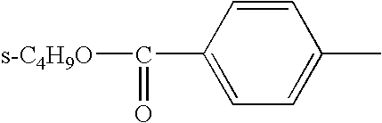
C1=CC(C([s-C4H9O])=O)=CC=C1C
